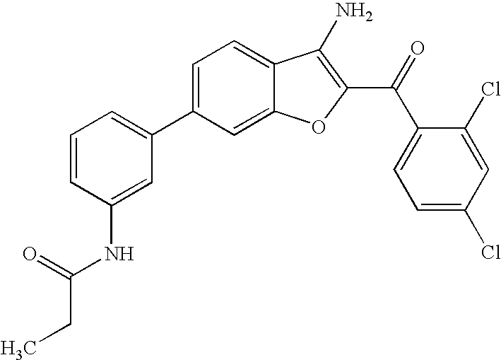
C1(C2=CC=CC(NC(CC)=O)=C2)=CC=C2C(=C1)OC(C(C1=CC=C(Cl)C=C1Cl)=O)=C2N
